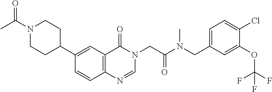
C1=CC2=C(C=C1C1CCN(C(C)=O)CC1)C(=O)N(CC(N(CC1=CC=C(Cl)C(OC(F)(F)F)=C1)C)=O)C=N2
